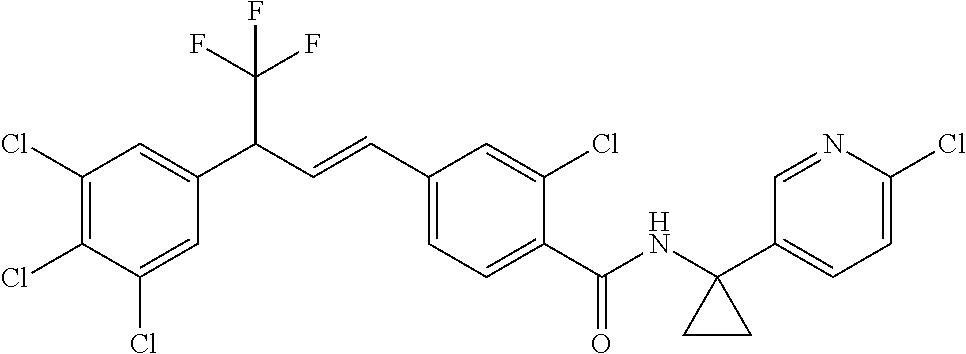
C1(Cl)=C(Cl)C(Cl)=CC(C(C=CC2=CC=C(C(=O)NC3(C4=CC=C(Cl)N=C4)CC3)C(Cl)=C2)C(F)(F)F)=C1
